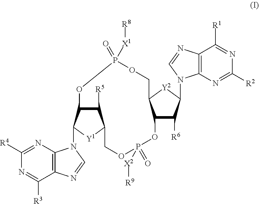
C12=C(N=C([R4])N=C1[R3])N(C1C3C([R5])C([Y1]1)COP(=O)([X2][R9])OC1C([R6])C(N4C5=C(C([R1])=NC([R2])=N5)N=C4)[Y2]C1COP(=O)([X1][R8])O3)C=N2
